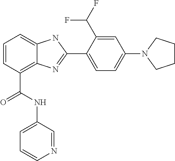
C1=CC(C(NC2=CC=CN=C2)=O)=C2C(=C1)NC(C1=CC=C(N3CCCC3)C=C1C(F)F)=N2
